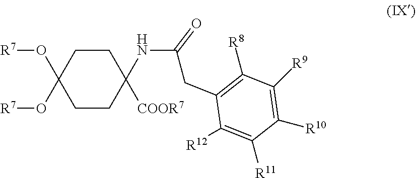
C1CC(O[R7])(O[R7])CCC1(NC(CC1=C([R8])C([R9])=C([R10])C([R11])=C1[R12])=O)[COOR7]
